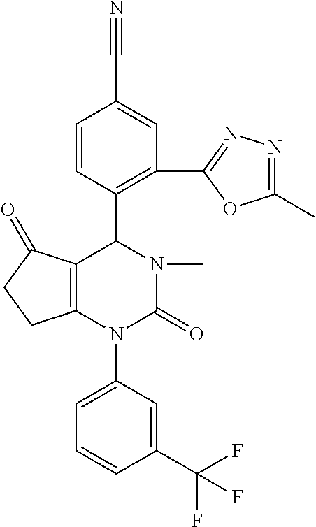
C12=C(N(C3=CC=CC(C(F)(F)F)=C3)C(=O)N(C)C1C1=C(C3=NN=C(C)O3)C=C(C#N)C=C1)CCC2=O
